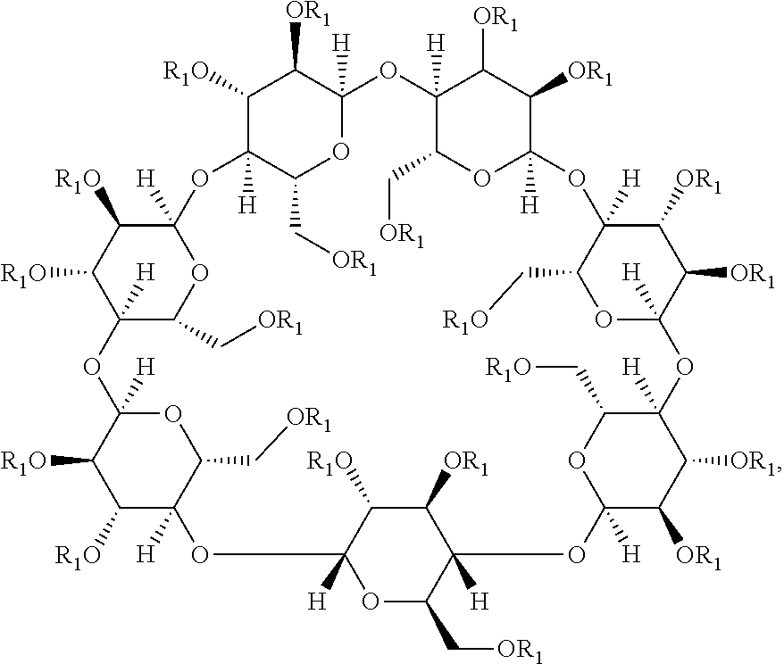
C1([R1O])C2([H])C(C[OR1])OC([H])(C1[OR1])OC1([H])C(C[OR1])OC([H])(C([OR1])C1[OR1])OC1([H])C(C[R1O])OC([H])(C([OR1])C1[OR1])OC1([H])C(C[R1O])OC([H])(C([OR1])C1[OR1])OC1([H])C(C[OR1])OC([H])(OC3([H])C([R1O])C([R1O])C([H])(OC4([H])C([R1O])C([R1O])C([H])(O2)OC4C[OR1])OC3C[OR1])C([R1O])C1[OR1]
